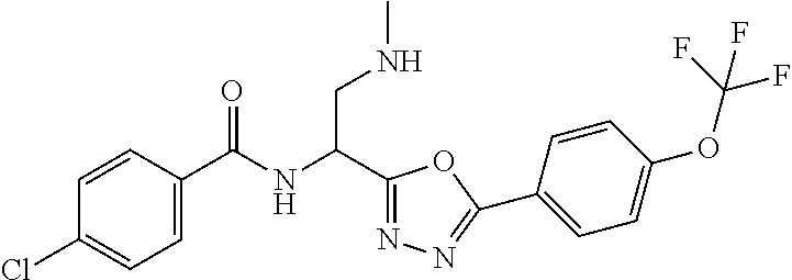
C1(C(NC(C2=CC=C(Cl)C=C2)=O)CNC)=NN=C(C2=CC=C(OC(F)(F)F)C=C2)O1
